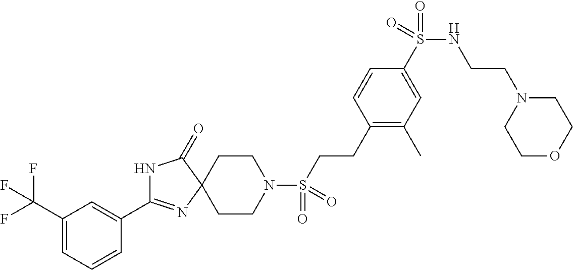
C1CN(S(CCC2=C(C)C=C(S(NCCN3CCOCC3)(=O)=O)C=C2)(=O)=O)CCC12C(=O)NC(C1=CC(C(F)(F)F)=CC=C1)=N2
